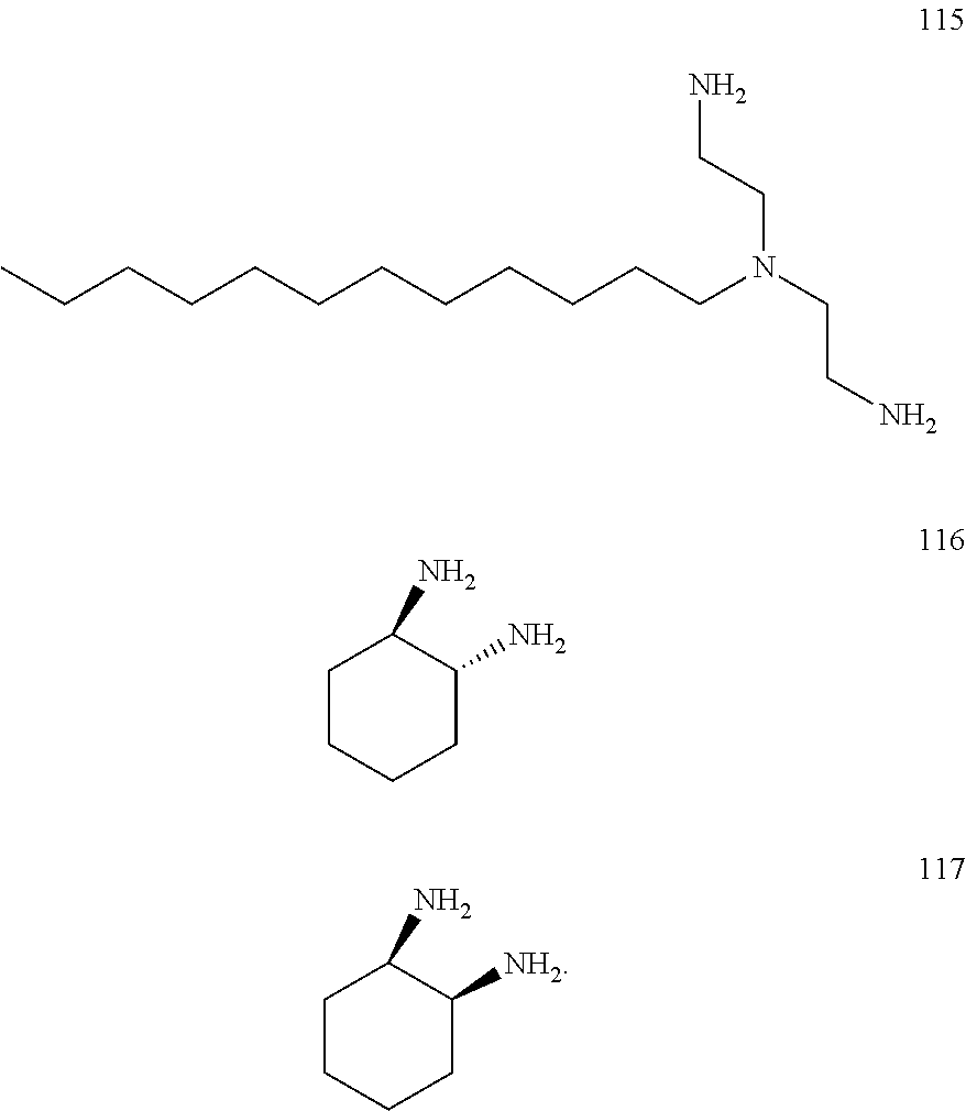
CCCCCCCCCCCCN(CCN)CCN.C1CCCC(N)C1N.C1CCCC([NH2])C1N
